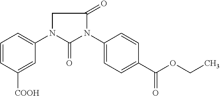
C1=CC([COOH])=CC(N2C(=O)N(C3=CC=C(C(OCC)=O)C=C3)C(=O)C2)=C1
